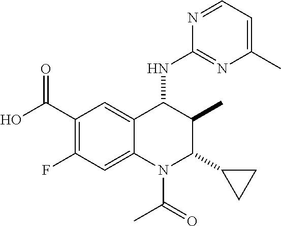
C1(C(O)=O)=C(F)C=C2C(=C1)C(NC1=NC(C)=CC=N1)C(C)C(C1CC1)N2C(C)=O
